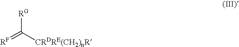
[RF]=C([CRDRE(CH2)nR])[RG]
